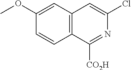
C1(OC)=CC2=C(C=C1)C([CO2H])=NC(Cl)=C2
